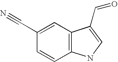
C1=CC2=C(C=C1C#N)C(C=O)=CN2
